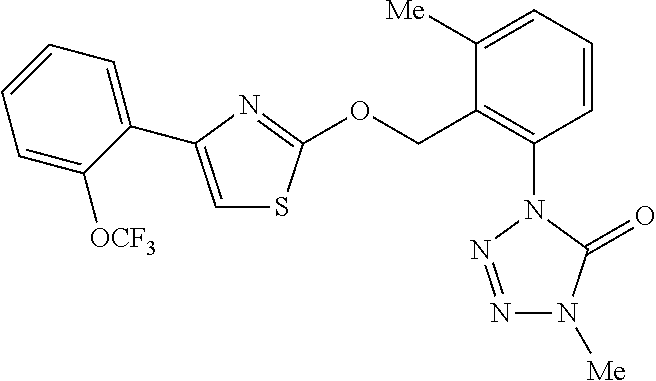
C1=CC=C([OCF3])C(C2=CSC(OCC3=C(N4C(=O)N([Me])N=N4)C=CC=C3[Me])=N2)=C1
